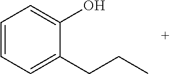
C1=CC=C(O)C(CCC)=C1
